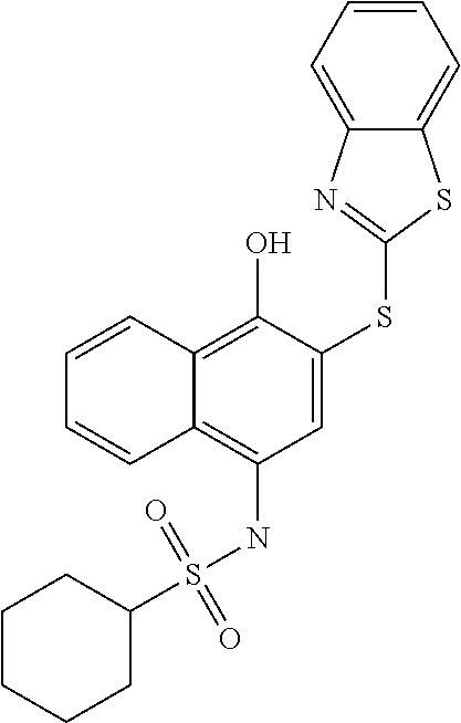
C1=CC2=C(O)C(SC3=NC4=CC=CC=C4S3)=CC(NS(=O)(=O)C3CCCCC3)=C2C=C1
